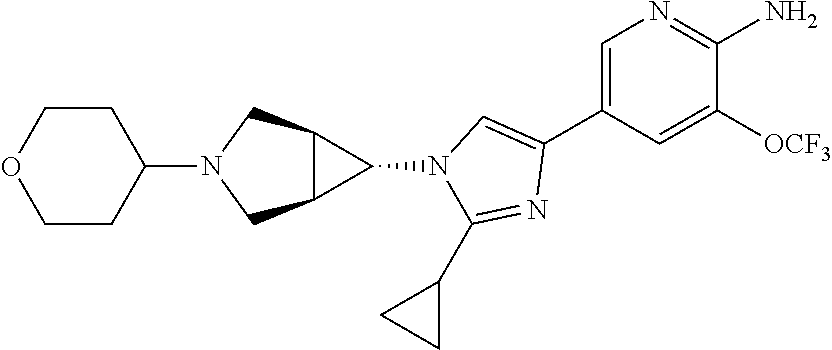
C1=C(C2=CN(C3C4C3CN(C3CCOCC3)C4)C(C3CC3)=N2)C=C([OCF3])C(N)=N1
